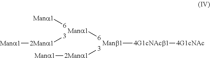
[6][Mana1].[3][2Mana1][Mana1].[6][Mana1].[3][2Mana1][Mana1].[Manb1][4G1cNAcb1][4G1cNAc]
